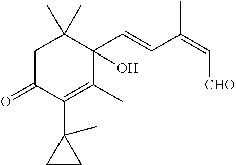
C1C(=O)C(C2(C)CC2)=C(C)C(C=CC(=C[CHO])C)(O)C1(C)C
